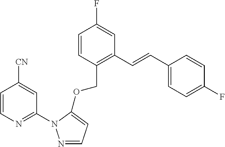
C1=CC(COC2=CC=NN2C2=NC=CC([CN])=C2)=C(C=CC2=CC=C(F)C=C2)C=C1F
